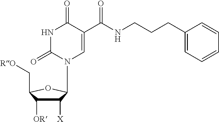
N1C(=O)N(C2C([X])C([OR])C(C[RO])O2)C=C(C(NCCCC2=CC=CC=C2)=O)C1=O
